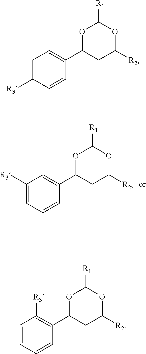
O1C(C2=CC=C([R3])C=C2)CC([R2])OC1[R1].O1C(C2=CC([R3])=CC=C2)CC([R2])OC1[R1].O1C(C2=C([R3])C=CC=C2)CC([R2])OC1[R1]
